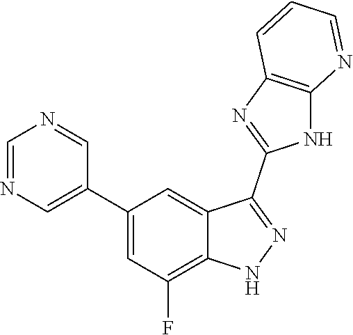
C1=NC=C(C2=CC(F)=C3C(=C2)C(C2=NC4=C(N2)N=CC=C4)=NN3)C=N1
